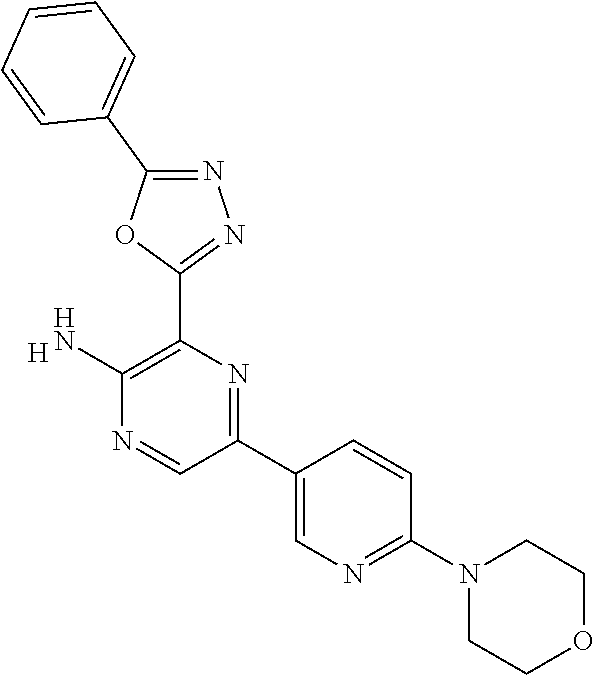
[H].C1(N)=C(C2=NN=C(C3=CC=CC=C3)O2)N=C(C2=CN=C(N3CCOCC3)C=C2)C=N1
